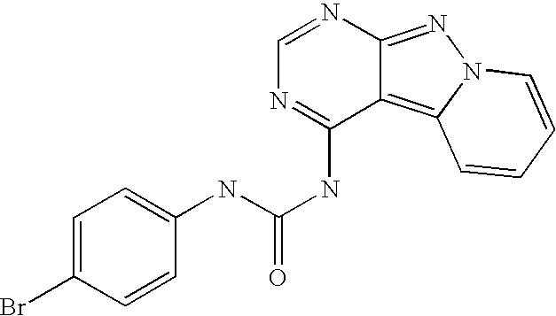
C1=NC2=NN3C(=C2C(NC(=O)NC2=CC=C(Br)C=C2)=N1)C=CC=C3
